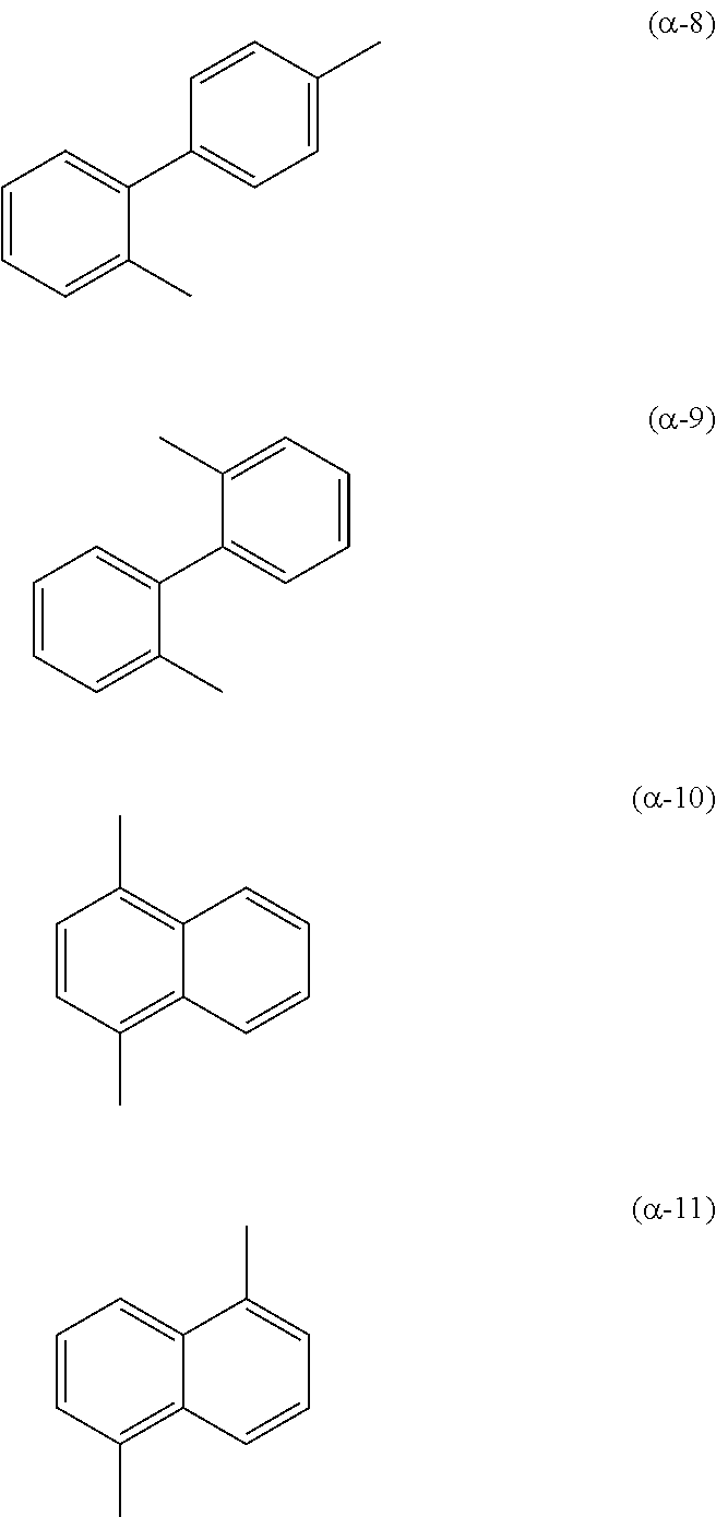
C1=CC=C(C)C(C2=CC=C(C)C=C2)=C1.C1=CC=C(C)C(C2=CC=CC=C2C)=C1.C1=CC(C)=C2C(=C1C)C=CC=C2.C1=CC(C)=C2C(=C1)C(C)=CC=C2
